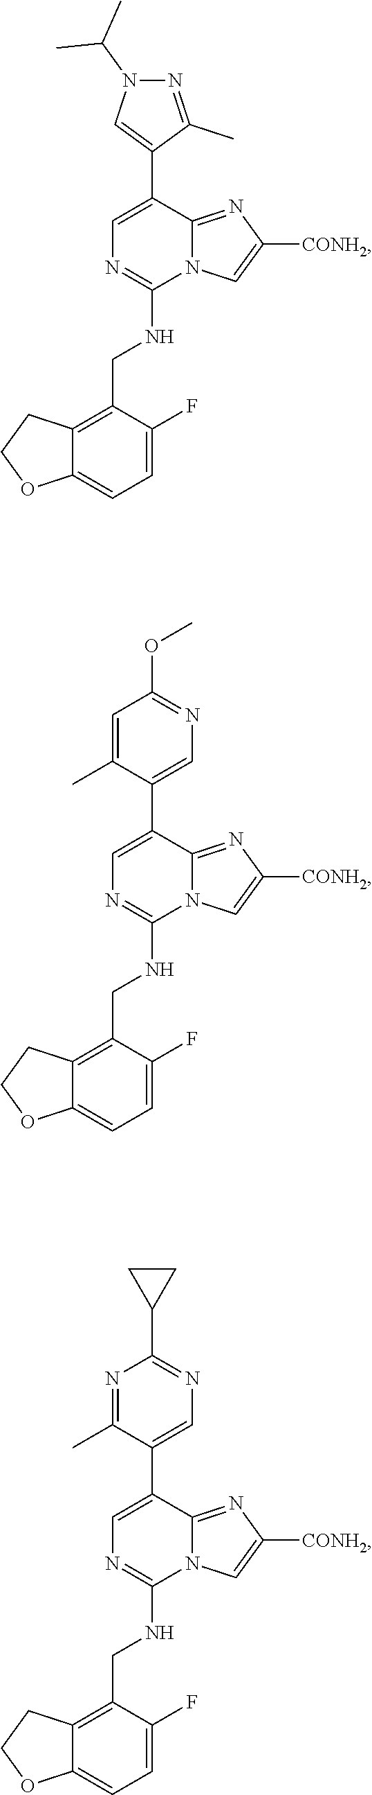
C1=C(F)C(CNC2=NC=C(C3=CN(C(C)C)N=C3C)C3=NC([CONH2])=CN23)=C2C(=C1)OCC2.C1=C(F)C(CNC2=NC=C(C3=CN=C(OC)C=C3C)C3=NC([CONH2])=CN23)=C2C(=C1)OCC2.C1=C(F)C(CNC2=NC=C(C3=CN=C(C4CC4)N=C3C)C3=NC([CONH2])=CN23)=C2C(=C1)OCC2
